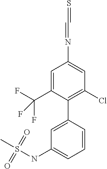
C1=C(C2=C(Cl)C=C(N=C=S)C=C2C(F)(F)F)C=CC=C1NS(C)(=O)=O
